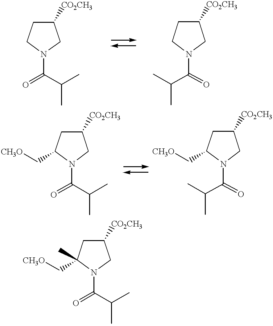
C1([CO2CH3])CCN(C(=O)C(C)C)C1.C1([CO2CH3])CCN(C(C(C)C)=O)C1.C1([CO2CH3])CC(C[CH3O])N(C(=O)C(C)C)C1.C1([CO2CH3])CC(C[CH3O])N(C(C(C)C)=O)C1.C1([CO2CH3])CC(C[CH3O])(C)N(C(=O)C(C)C)C1
